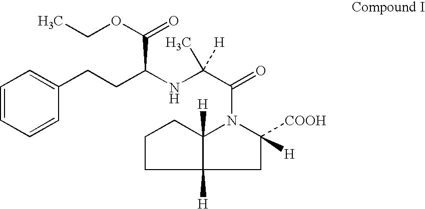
C1=CC=CC(CCC(NC(C(=O)N2C([COOH])([H])CC3([H])C2([H])CCC3)([H])C)C(OCC)=O)=C1
